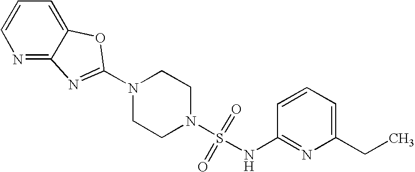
N1(C2=NC3=NC=CC=C3O2)CCN(S(=O)(=O)NC2=NC(CC)=CC=C2)CC1
